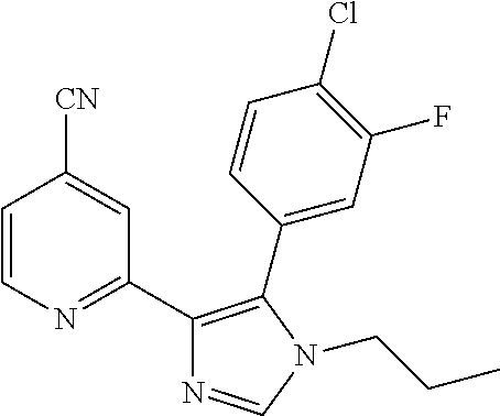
C1=CN=C(C2=C(C3=CC(F)=C(Cl)C=C3)N(CCC)C=N2)C=C1[CN]
